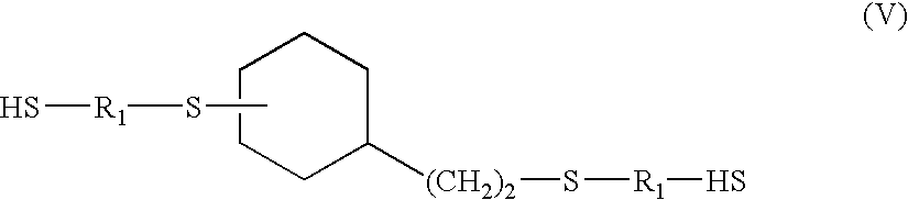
C1C([(CH2)2]S[R1]S)CCCC1.CS[R1]S
